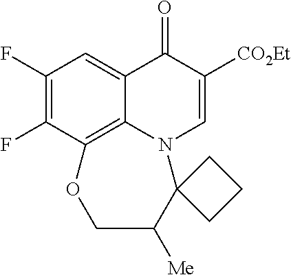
C1(F)=C(F)C2=C3C(=C1)C(=O)C([CO2Et])=CN3C1(C([Me])CO2)CCC1
